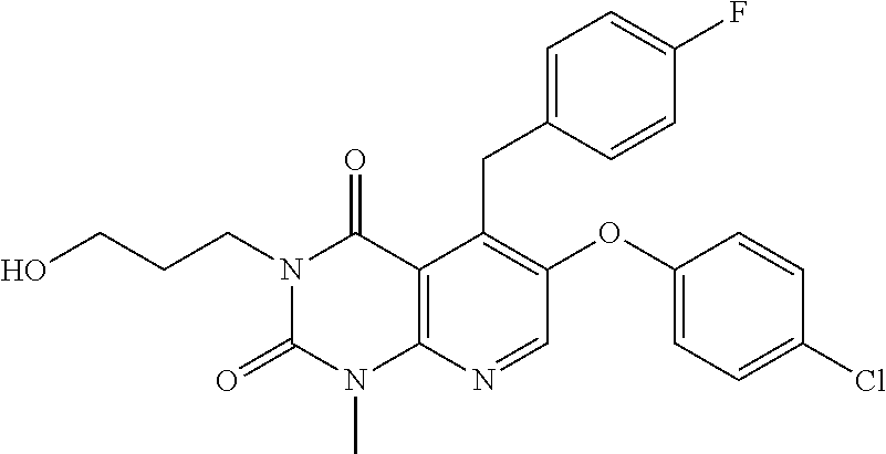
C1=C(CC2=C(OC3=CC=C(Cl)C=C3)C=NC3=C2C(=O)N(CCCO)C(=O)N3C)C=CC(F)=C1
